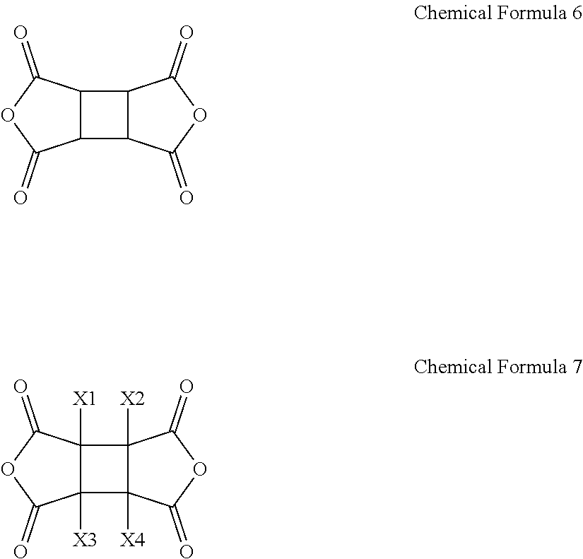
C12C(C3C1C(=O)OC3=O)C(=O)OC2=O.C12([X1])C([X3])(C3([X4])C1([X2])C(=O)OC3=O)C(=O)OC2=O
